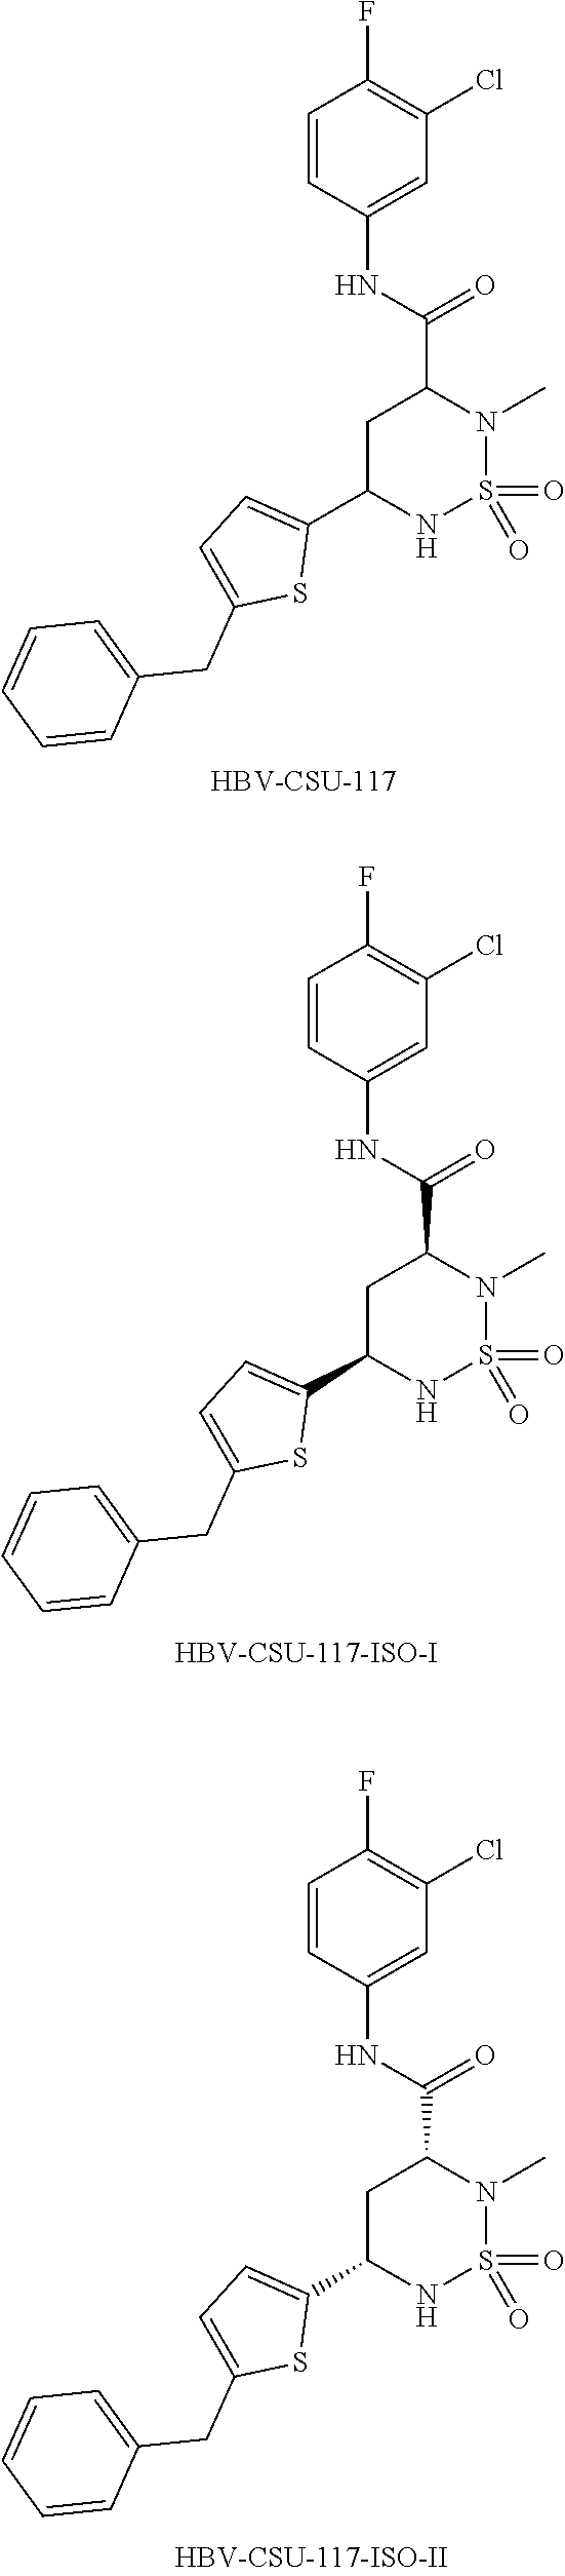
O=S1(=O)NC(C2=CC=C(CC3=CC=CC=C3)S2)CC(C(NC2=CC(Cl)=C(F)C=C2)=O)N1C.[HBV-CSU-117].O=S1(=O)NC(C2=CC=C(CC3=CC=CC=C3)S2)CC(C(NC2=CC(Cl)=C(F)C=C2)=O)N1C.O=S1(=O)NC(C2=CC=C(CC3=CC=CC=C3)S2)CC(C(NC2=CC(Cl)=C(F)C=C2)=O)N1C
